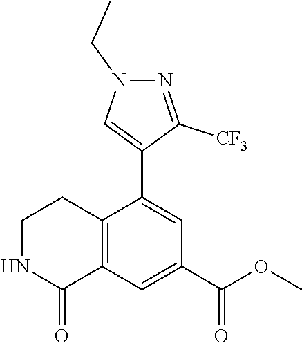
N1C(=O)C2=C(CC1)C(C1=CN(CC)N=C1[CF3])=CC(C(OC)=O)=C2
